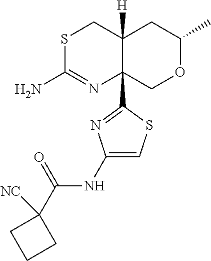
S1C(N)=NC2(C3=NC(NC(=O)C4([CN])CCC4)=CS3)C([H])(C1)CC(C)OC2
